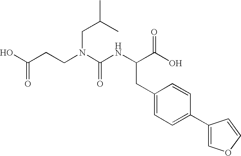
OC(CCN(C(NC(CC1=CC=C(C2=COC=C2)C=C1)C(O)=O)=O)CC(C)C)=O
